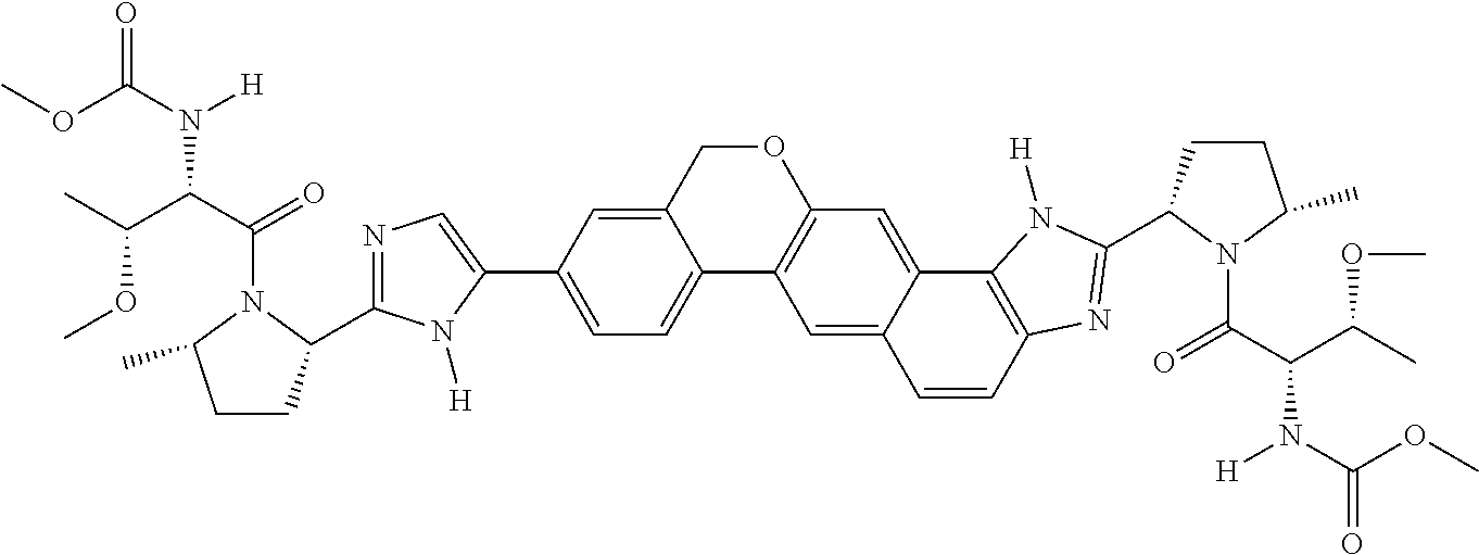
C12=CC=C(C3=CN=C(C4CCC(C)N4C(C(C(C)OC)N(C(OC)=O)[H])=O)N3[H])C=C1COC1=C2C=C2C(=C1)C1=C(C=C2)N=C(C2CCC(C)N2C(C(C(C)OC)N(C(OC)=O)[H])=O)N1[H]
